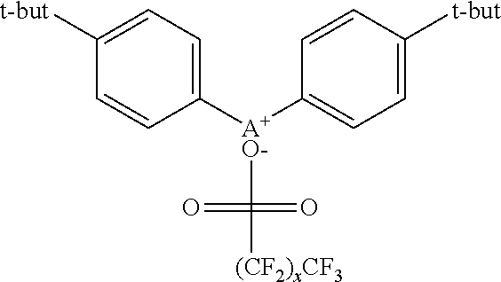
C1([t-but])=CC=C([A+O-](C([(CF2)xCF3])(=O)=O)C2=CC=C([t-but])C=C2)C=C1
